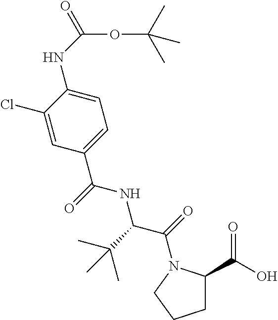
C1C(C(O)=O)N(C(C(NC(C2=CC=C(NC(OC(C)(C)C)=O)C(Cl)=C2)=O)C(C)(C)C)=O)CC1
